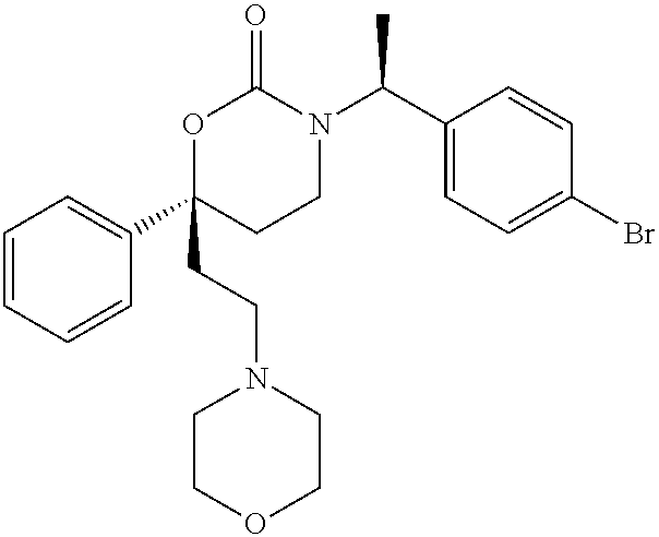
C1=CC=CC(C2(CCN3CCOCC3)CCN(C(C3=CC=C(Br)C=C3)C)C(=O)O2)=C1
